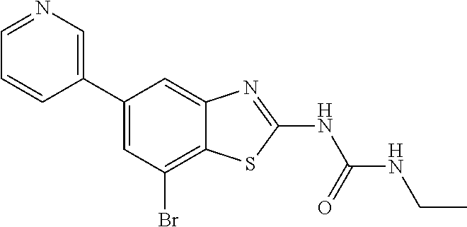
C1(C2=CC(Br)=C3C(=C2)N=C(NC(NCC)=O)S3)=CN=CC=C1
